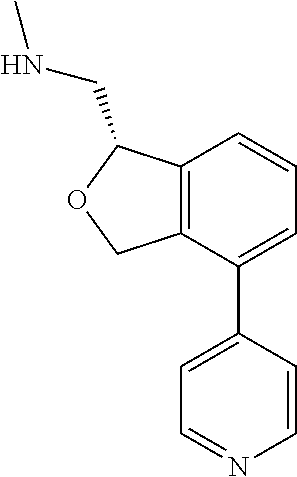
C12=C(C(C3=CC=NC=C3)=CC=C1)COC2CNC
